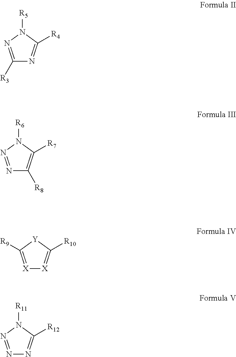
C1([R3])=NN([R5])C([R4])=N1.N1=NN([R6])C([R7])=C1[R8].[X]1=C([R9])[Y]C([R10])=[X]1.N1=NN([R11])C([R12])=N1
